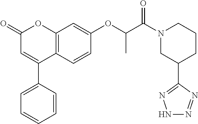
C12=C(C=CC(OC(C(N3CC(C4=NNN=N4)CCC3)=O)C)=C1)C(C1=CC=CC=C1)=CC(=O)O2
